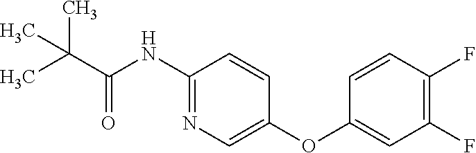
C1(NC(C(C)(C)C)=O)=NC=C(OC2=CC(F)=C(F)C=C2)C=C1
